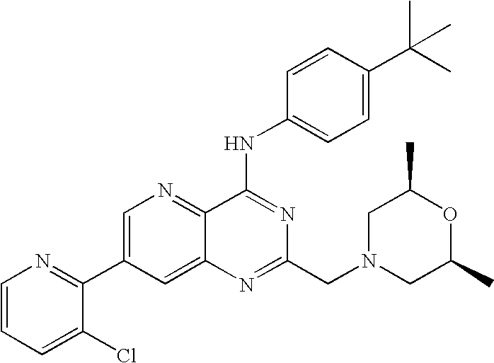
C1=CC=C(Cl)C(C2=CN=C3C(=C2)N=C(CN2CC(C)OC(C)C2)N=C3NC2=CC=C(C(C)(C)C)C=C2)=N1
